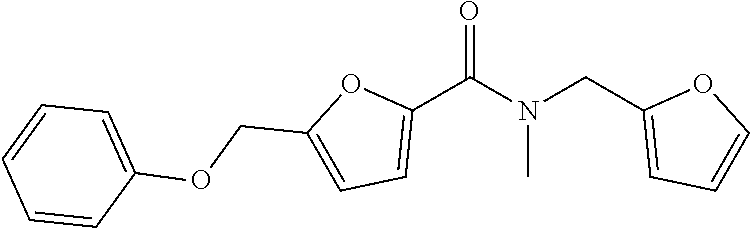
C1(C(N(CC2=CC=CO2)C)=O)=CC=C(COC2=CC=CC=C2)O1
